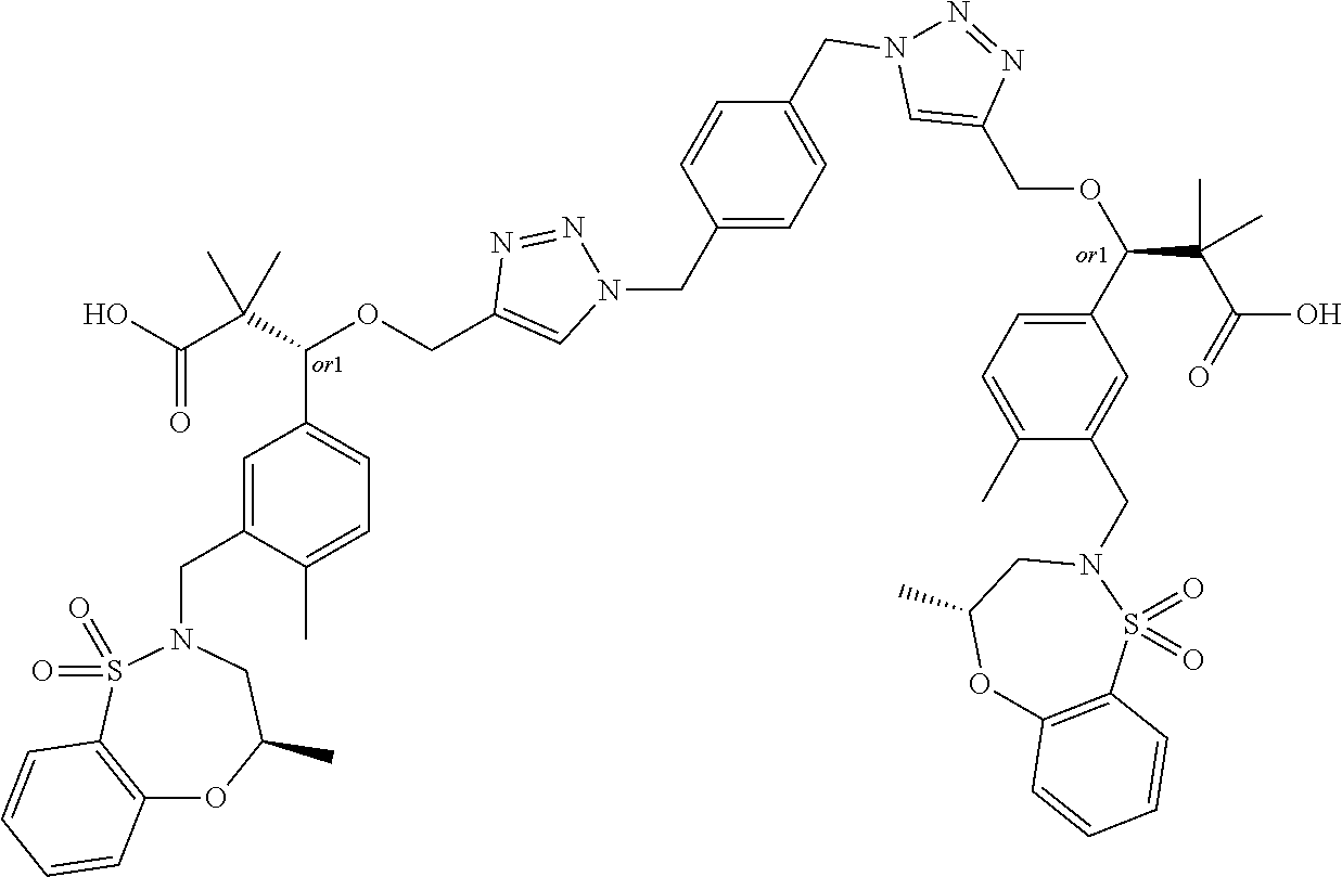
C1(CN2C=C(COC(C(C(O)=O)(C)C)C3=CC=C(C)C(CN4CC(C)OC5=C(S4(=O)=O)C=CC=C5)=C3)N=N2)=CC=C(CN2N=NC(COC(C3=CC=C(C)C(CN4CC(C)OC5=C(S4(=O)=O)C=CC=C5)=C3)C(C(=O)O)(C)C)=C2)C=C1
